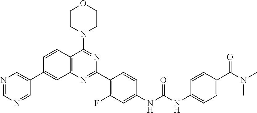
C1=CC2=C(C=C1C1=CN=CN=C1)N=C(C1=C(F)C=C(NC(NC3=CC=C(C(N(C)C)=O)C=C3)=O)C=C1)N=C2N1CCOCC1
